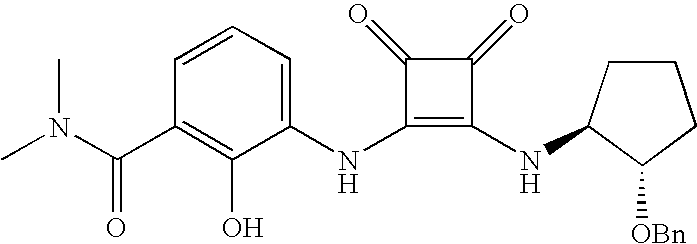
CN(C(C1=C(O)C(NC2=C(NC3CCCC3[OBn])C(=O)C2=O)=CC=C1)=O)C
